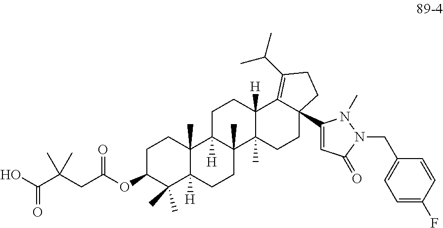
C1C(OC(CC(C(O)=O)(C)C)=O)C(C)(C)C2([H])C(C)(C1)C1([H])C(C)(CC2)C2(C)C([H])(CC1)C1=C(C(C)C)CCC1(C1=CC(=O)N(CC3=CC=C(F)C=C3)N1C)CC2
